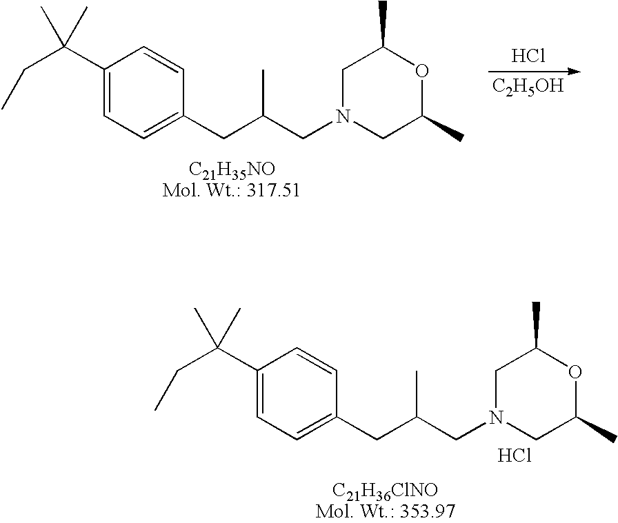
C1(C(CC)(C)C)=CC=C(CC(CN2CC(C)OC(C)C2)C)C=C1.Cl.[C2H5OH].C1(C(CC)(C)C)=CC=C(CC(CN2CC(C)OC(C)C2)C)C=C1.Cl
